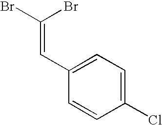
BrC(Br)=CC1=CC=C(Cl)C=C1
